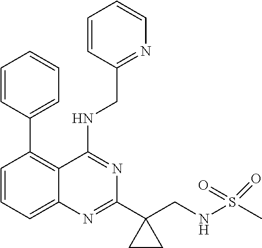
C1=CC=C2C(=C1C1=CC=CC=C1)C(NCC1=NC=CC=C1)=NC(C1(CNS(C)(=O)=O)CC1)=N2
